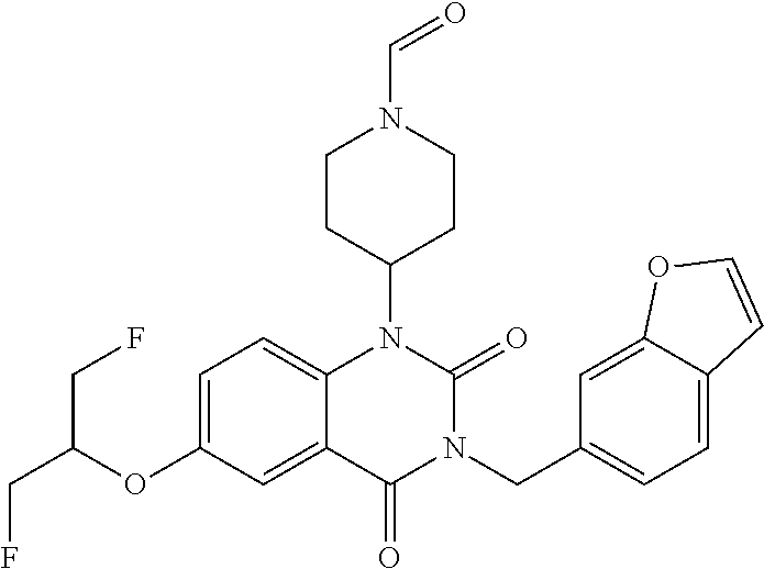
C12=CC=C(OC(CF)CF)C=C1C(=O)N(CC1=CC=C3C(=C1)OC=C3)C(=O)N2C1CCN(C=O)CC1
